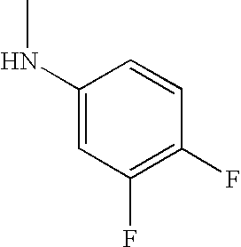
C1(NC)=CC(F)=C(F)C=C1
